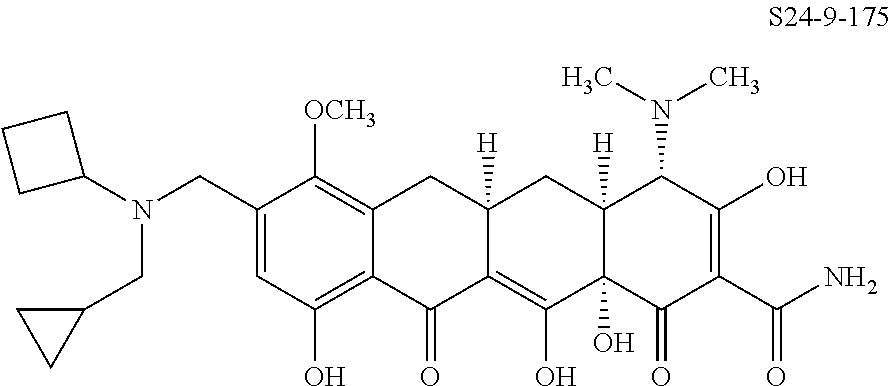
C1(CN(C2CCC2)CC2CC2)=CC(O)=C2C(=C1[OCH3])CC1([H])C(=C(O)C3(O)C([H])(C1)C(N(C)C)C(O)=C(C(N)=O)C3=O)C2=O
